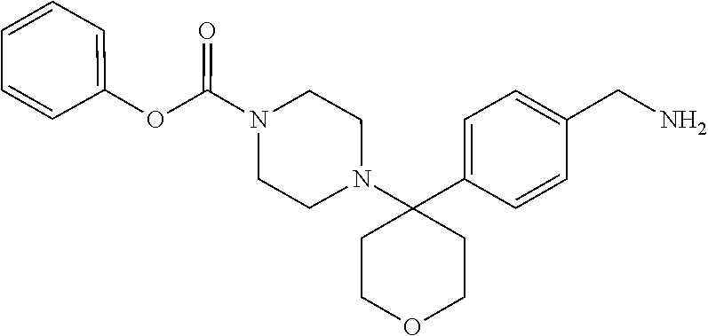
C1COCCC1(C1=CC=C(CN)C=C1)N1CCN(C(OC2=CC=CC=C2)=O)CC1
